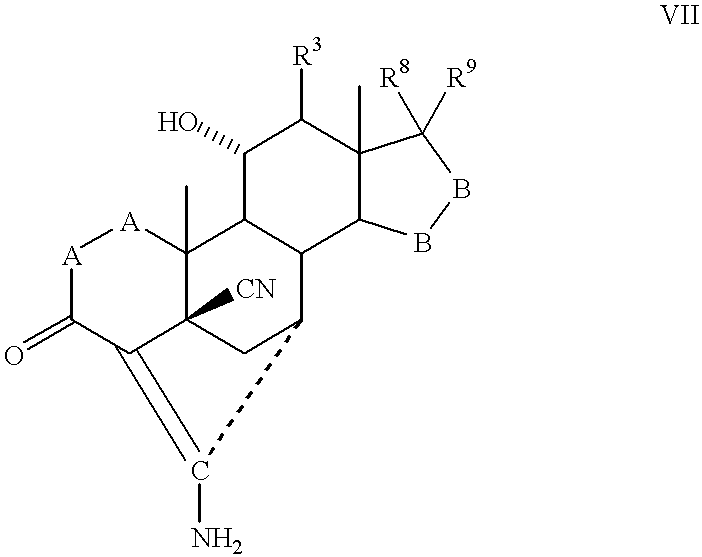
[A]1C(=O)C2=C(N)C3CC2([CN])C(C)([A]1)C1C3C2C(C)(C([R3])C1O)C([R9])([R8])BB2
